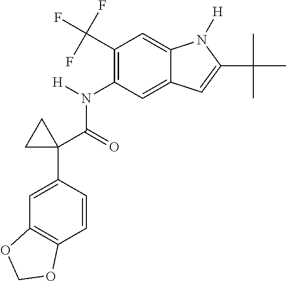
N(C1=C(C(F)(F)F)C=C2C(=C1)C=C(C(C)(C)C)N2[H])(C(C1(C2=CC3=C(C=C2)OCO3)CC1)=O)[H]
